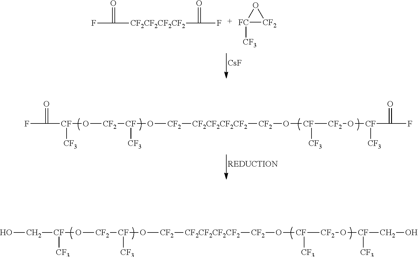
[CsF].FC([CF2CF2CF2CF2]C(F)=O)=O.[FC]1([CF3])[CF2]O1.C([CF](O[CF2][CF](O[CF2][CF2CF2CF2CF2][CF2]O[CF]([CF2]O[CF](CO)[CF3])[CF3])[CF3])[CF3])O.[REDUCTION].FC(=O)[CF](O[CF2][CF](O[CF2][CF2CF2CF2CF2][CF2]O[CF]([CF2]O[CF](C(F)=O)[CF3])[CF3])[CF3])[CF3]
